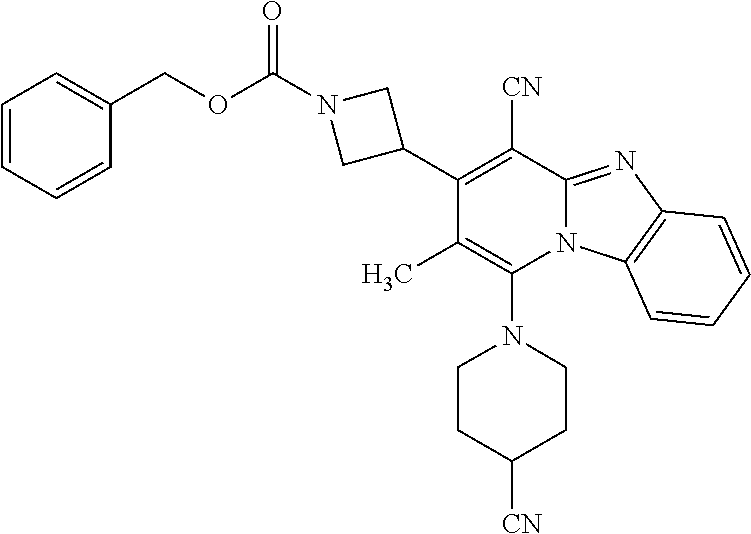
C1(C2CN(C(OCC3=CC=CC=C3)=O)C2)=C([CN])C2=NC3=C(N2C(N2CCC([CN])CC2)=C1C)C=CC=C3
